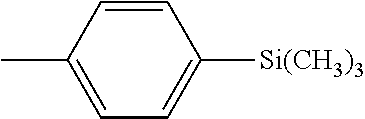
C1(C)=CC=C([Si(CH3)3])C=C1
